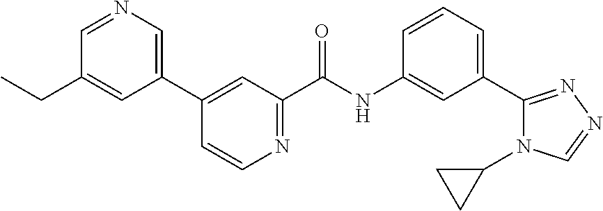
C1=NC=C(C2=CC(C(=O)NC3=CC(C4=NN=CN4C4CC4)=CC=C3)=NC=C2)C=C1CC
